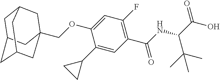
C1C2CC3CC(COC4=CC(F)=C(C(=O)NC(C(C)(C)C)C(O)=O)C=C4C4CC4)(CC1C3)C2
